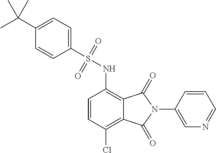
C1=CC(Cl)=C2C(=C1NS(=O)(=O)C1=CC=C(C(C)(C)C)C=C1)C(=O)N(C1=CN=CC=C1)C2=O
